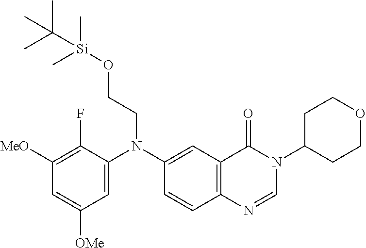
C12=C(N=CN(C3CCOCC3)C1=O)C=CC(N(C1=CC([OMe])=CC([MeO])=C1F)CCO[Si](C)(C)C(C)(C)C)=C2
